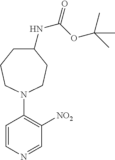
C1=CN=CC([NO2])=C1N1CCC(NC(OC(C)(C)C)=O)CCC1
